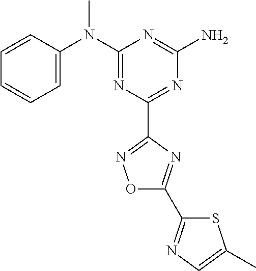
C1=CC(N(C2=NC(C3=NOC(C4=NC=C(C)S4)=N3)=NC(N)=N2)C)=CC=C1
